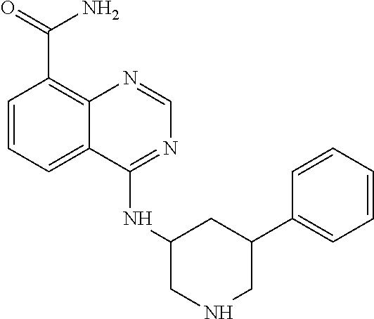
C1=CC=C2C(=C1C(=O)N)N=CN=C2NC1CNCC(C2=CC=CC=C2)C1
